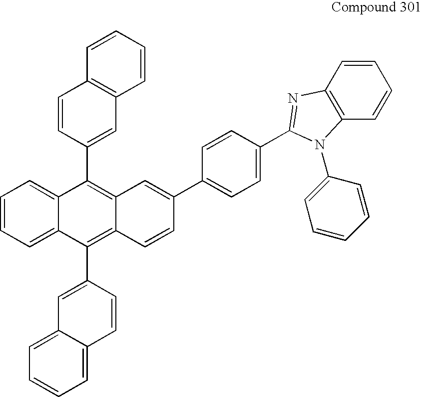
C1=CC=C2C(=C1)C(C1=CC3=C(C=C1)C=CC=C3)=C1C(=C2C2=CC3=CC=CC=C3C=C2)C=CC(C2=CC=C(C3=NC4=C(C=CC=C4)N3C3=CC=CC=C3)C=C2)=C1
